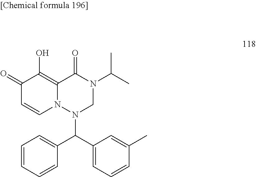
C1=CC=CC(C(C2=CC=CC(C)=C2)N2N3C(=C(O)C(=O)C=C3)C(=O)N(C(C)C)C2)=C1
